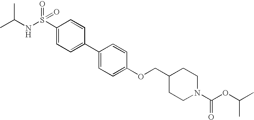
S(C1=CC=C(C2=CC=C(OCC3CCN(C(OC(C)C)=O)CC3)C=C2)C=C1)(NC(C)C)(=O)=O
